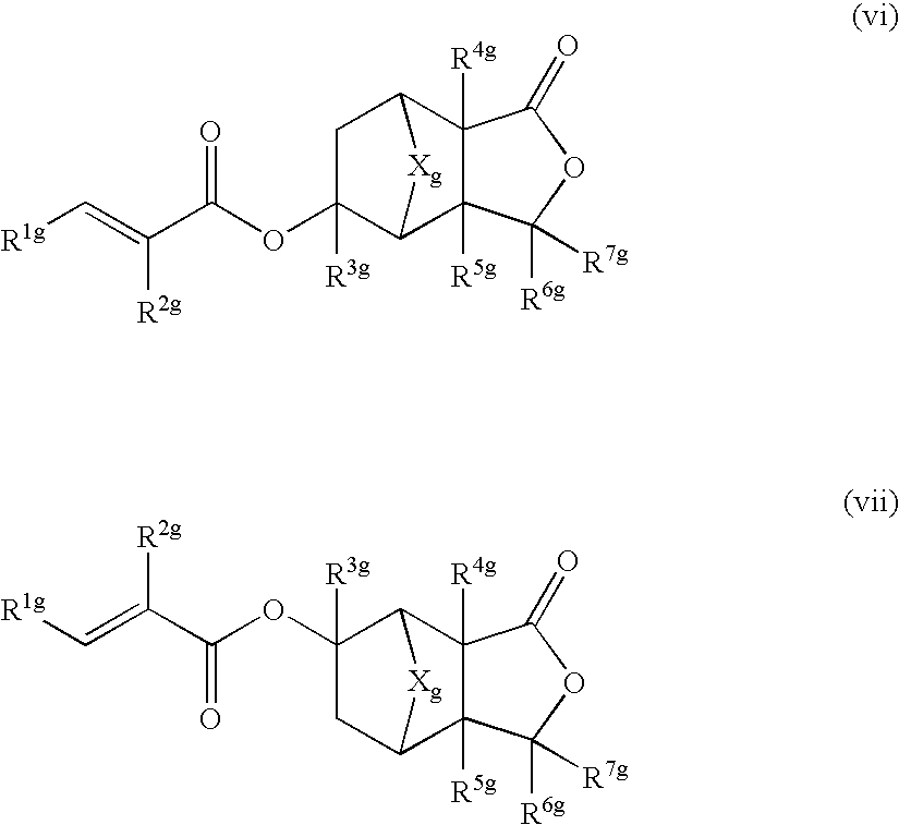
C1([R3g])(OC(C(=C[R1g])[R2g])=O)CC2C3([R5g])C([R4g])(C1[Xg]2)C(=O)OC3([R6g])[R7g].C1C2C3([R4g])C([R5g])(C([Xg]2)C1(OC(C(=C[R1g])[R2g])=O)[R3g])C([R6g])([R7g])OC3=O
